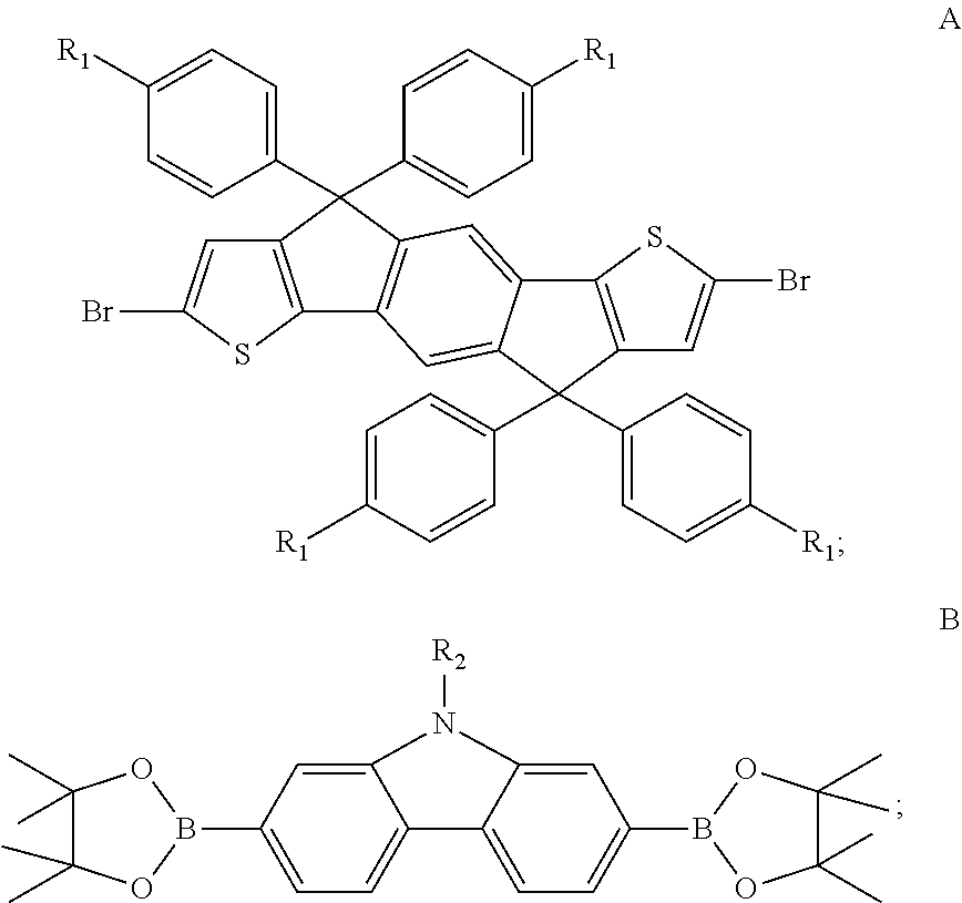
C12=CC(B3OC(C)(C)C(C)(C)O3)=CC=C1C1=CC=C(B3OC(C)(C)C(C)(C)O3)C=C1N2[R2].C1=C([R1])C=CC(C2(C3=CC=C([R1])C=C3)C3=C(SC(Br)=C3)C3=C2C=C2C(=C3)C(C3=CC=C([R1])C=C3)(C3=CC=C([R1])C=C3)C3=C2SC(Br)=C3)=C1
